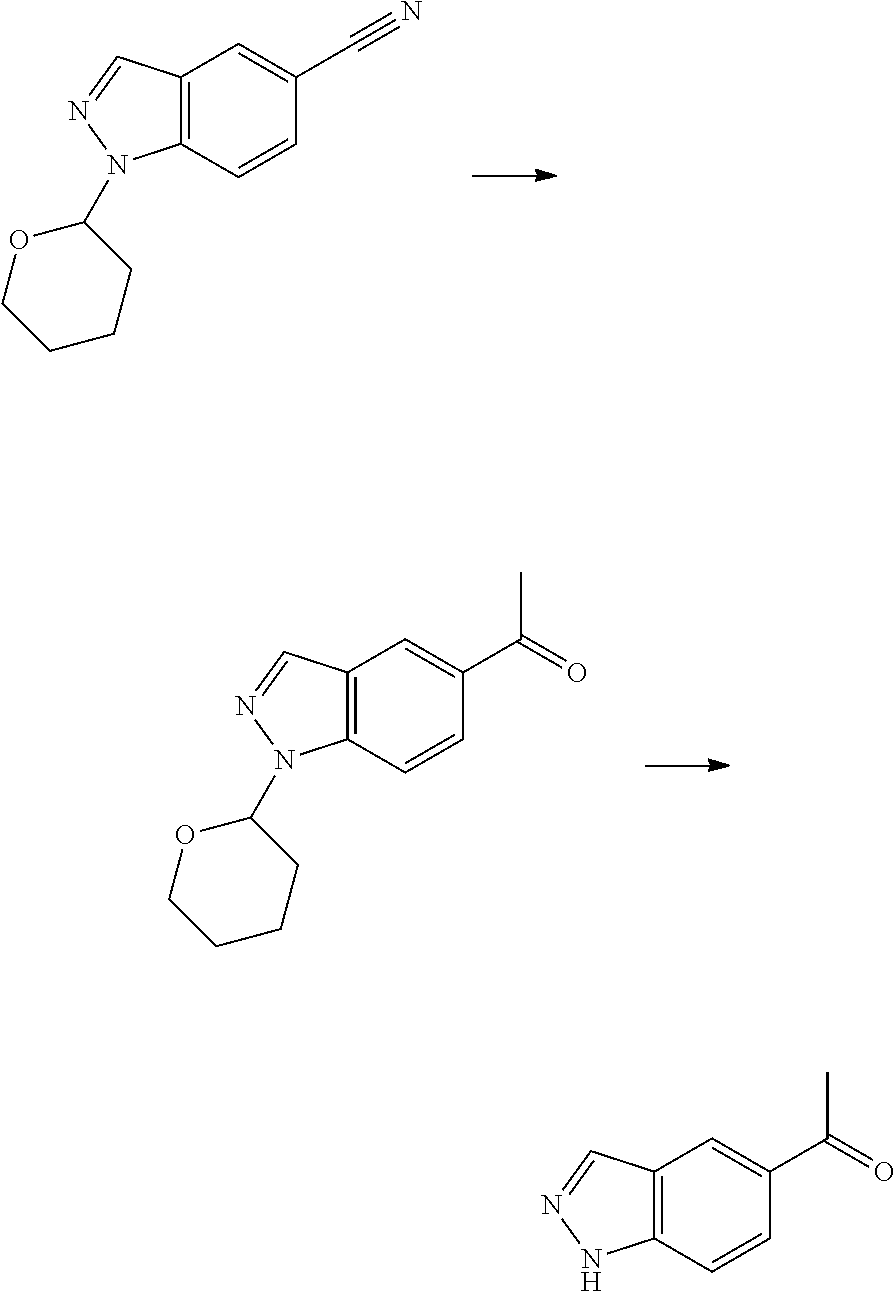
C12=C(C=CC(C#N)=C1)N(C1OCCCC1)N=C2.C12=C(C=CC(C(C)=O)=C1)N(C1OCCCC1)N=C2.C12=C(C=CC(C(C)=O)=C1)NN=C2
